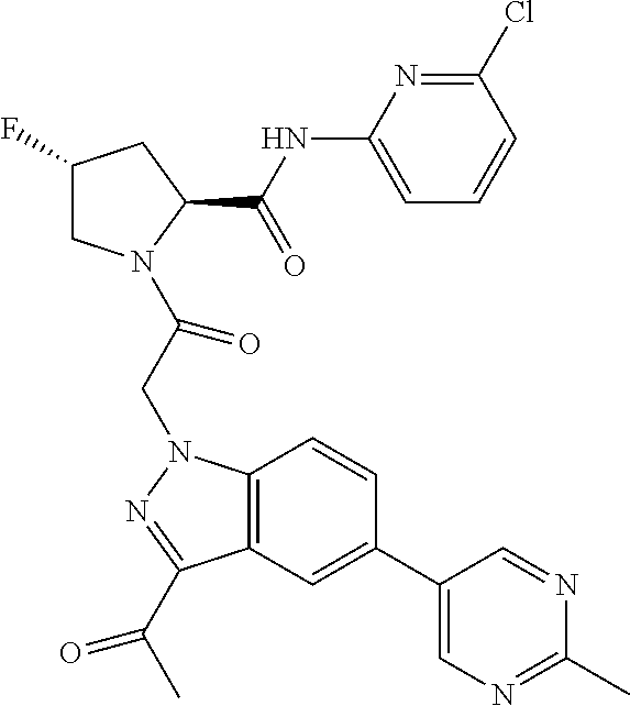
C1(F)CN(C(CN2C3=C(C(C(C)=O)=N2)C=C(C2=CN=C(C)N=C2)C=C3)=O)C(C(NC2=CC=CC(Cl)=N2)=O)C1
